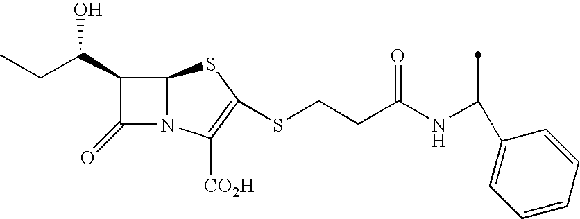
C1(C(CC)O)C(=O)N2C1SC(SCCC(NC(C1=CC=CC=C1)C)=O)=C2[CO2H]
